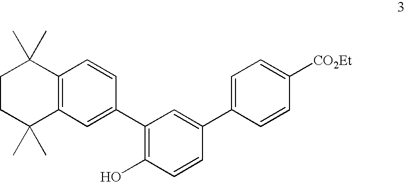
C12=C(C=C(C3=C(O)C=CC(C4=CC=C([CO2Et])C=C4)=C3)C=C1)C(C)(C)CCC2(C)C
